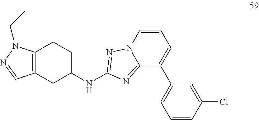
C12=C(CC(NC3=NN4C(=N3)C(C3=CC=CC(Cl)=C3)=CC=C4)CC1)C=NN2CC
